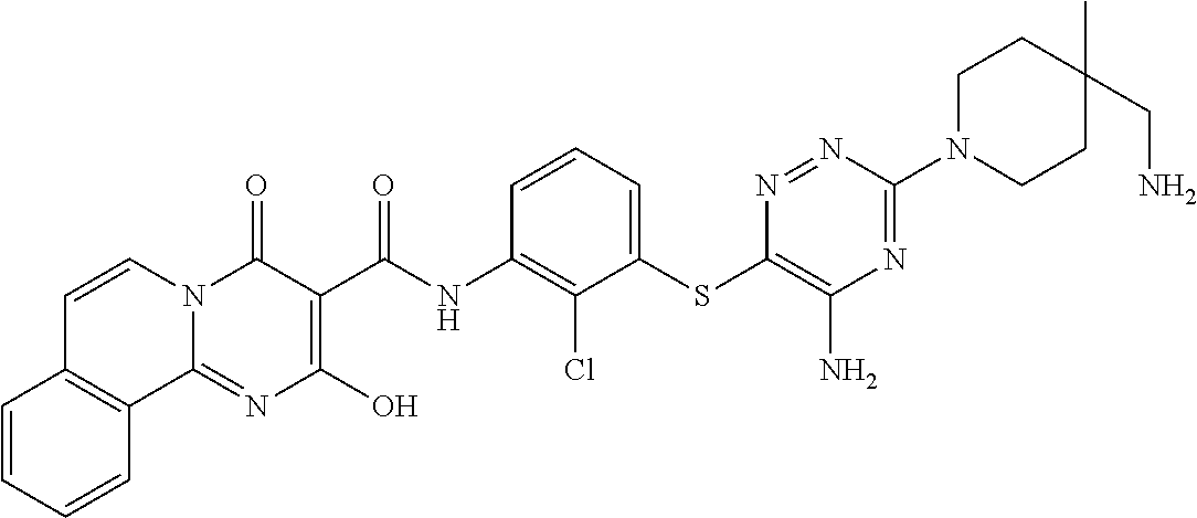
C12=NC(O)=C(C(NC3=C(Cl)C(SC4=C(N)N=C(N5CCC(C)(CN)CC5)N=N4)=CC=C3)=O)C(=O)N1C=CC1=C2C=CC=C1
